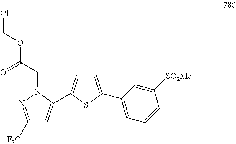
C1([F3C])=NN(CC(OCCl)=O)C(C2=CC=C(C3=CC=CC([SO2Me])=C3)S2)=C1
